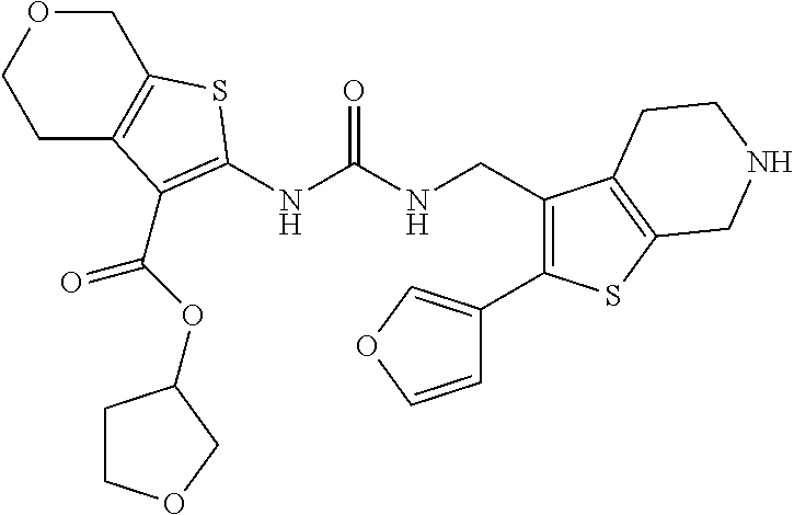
C1C2=C(COC1)SC(NC(NCC1=C(C3=COC=C3)SC3=C1CCNC3)=O)=C2C(OC1CCOC1)=O
